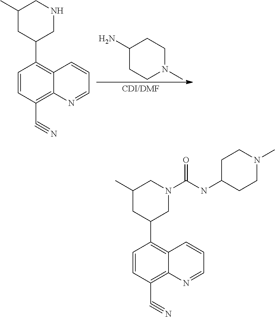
C1(C)CC(C2=C3C(=C(C#N)C=C2)N=CC=C3)CNC1.C1(N)CCN(C)CC1.C1(C)CC(C2=C3C(=C(C#N)C=C2)N=CC=C3)CN(C(NC2CCN(C)CC2)=O)C1
